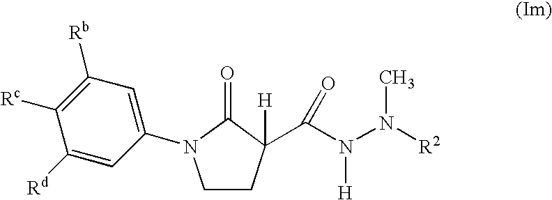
C1([Rc])=C([Rb])C=C(N2CCC([H])(C(N(N([R2])C)[H])=O)C2=O)C=C1[Rd]
